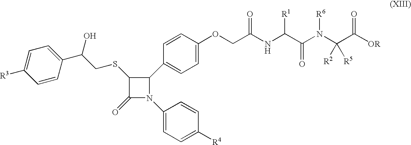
C1(SCC(C2=CC=C([R3])C=C2)O)C(=O)N(C2=CC=C([R4])C=C2)C1C1=CC=C(OCC(NC([R1])C(N(C(C([OR])=O)([R2])[R5])[R6])=O)=O)C=C1
